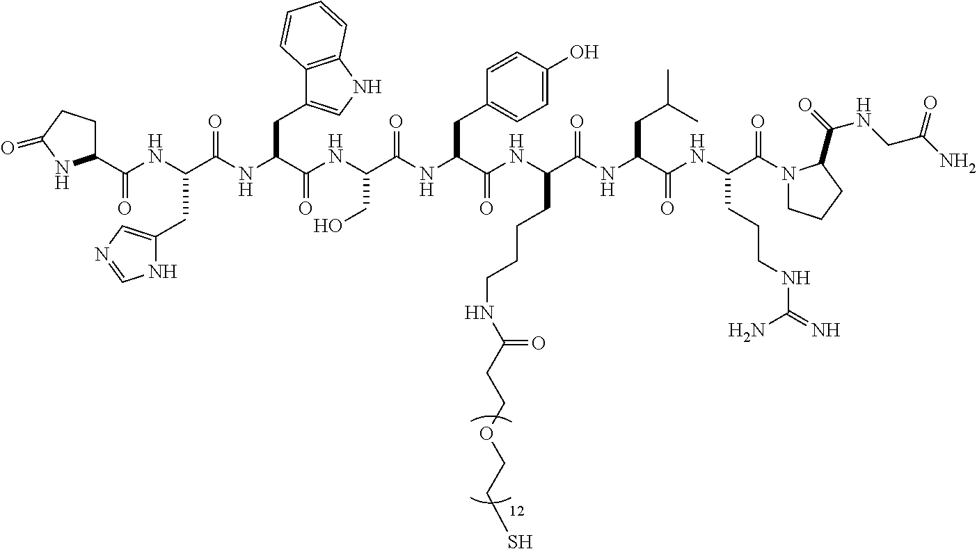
C1(C(NC(C(NC(C(NC(C(NC(C(NC(C(NC(C(NC(C(N2CCCC2C(=O)NCC(N)=O)=O)CCCNC(=N)N)=O)CC(C)C)=O)CCCCNC(CCOCCS)=O)=O)CC2=CC=C(O)C=C2)=O)CO)=O)CC2=CNC3=C2C=CC=C3)=O)CC2=CN=CN2)=O)CCC(=O)N1
